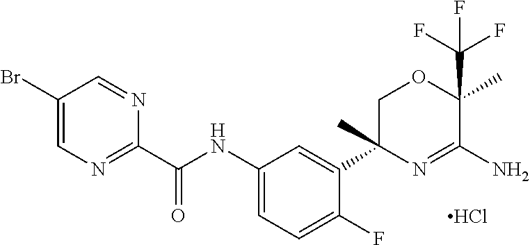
Cl.C1(C(NC2=CC=C(F)C(C3(C)N=C(N)C(C(F)(F)F)(C)OC3)=C2)=O)=NC=C(Br)C=N1
